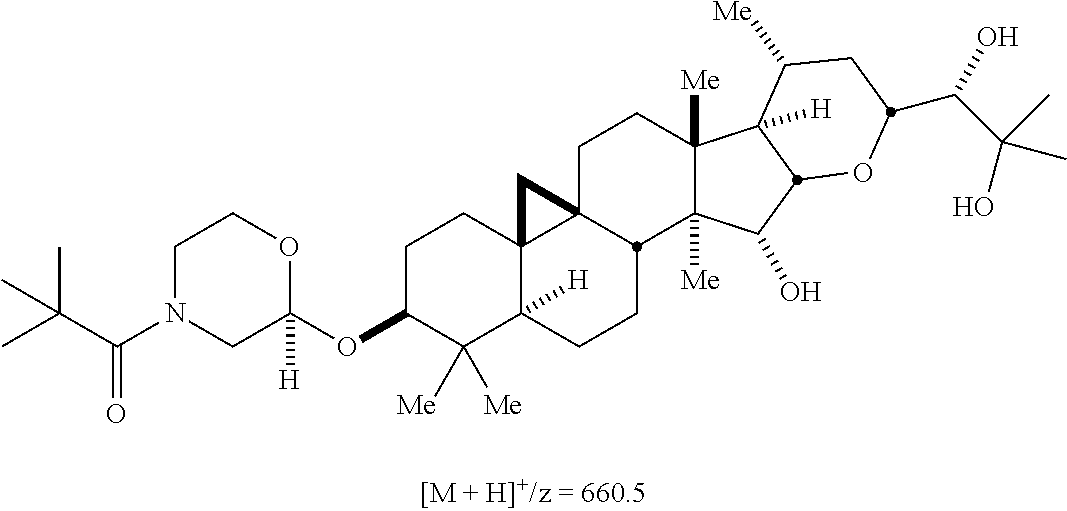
C1C(OC2([H])OCCN(C(C(C)(C)C)=O)C2)C([Me])([Me])C2([H])C3(C1)C1(CCC4([Me])C([Me])(C(O)C5C4([H])C([Me])CC(C(C(O)(C)C)O)O5)C1CC2)C3
